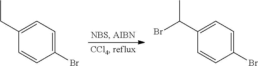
C1(CC)=CC=C(Br)C=C1.C1(C(C)Br)=CC=C(Br)C=C1
